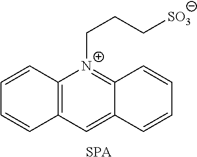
C12=C(C=C3C(=[N+]1CCC[SO3])C=CC=C3)C=CC=C2.[SPA]
